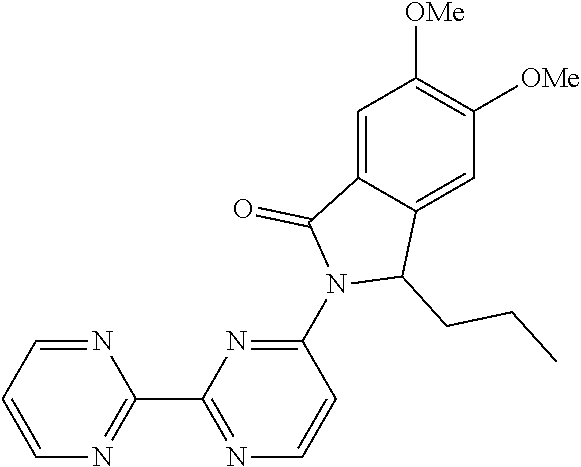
C1=C2C(=CC([OMe])=C1[OMe])C(CCC)N(C1=NC(C3=NC=CC=N3)=NC=C1)C2=O
